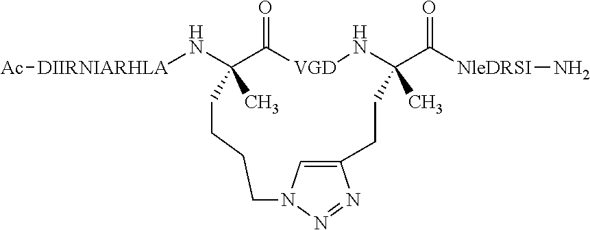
[DIIRNIARHLA](NC1(C)C(=O)[VGD]NC(C(=O)[NleDRSI]N)(C)CCC2=CN(N=N2)CCCC1)[Ac]
